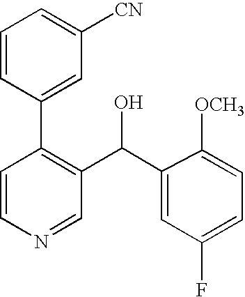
C1=CN=CC(C(O)C2=CC(F)=CC=C2[OCH3])=C1C1=CC([CN])=CC=C1
